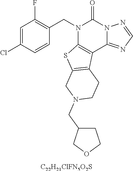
C1=C(Cl)C=CC(CN2C3=C(C4=NC=NN4C2=O)C2=C(S3)CN(CC3COCC3)CC2)=C1F.[C22H21ClFN5O2S]
